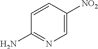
C1=CC([NO2])=CN=C1N
